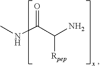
CNC(C(N)[Rpep])=O
